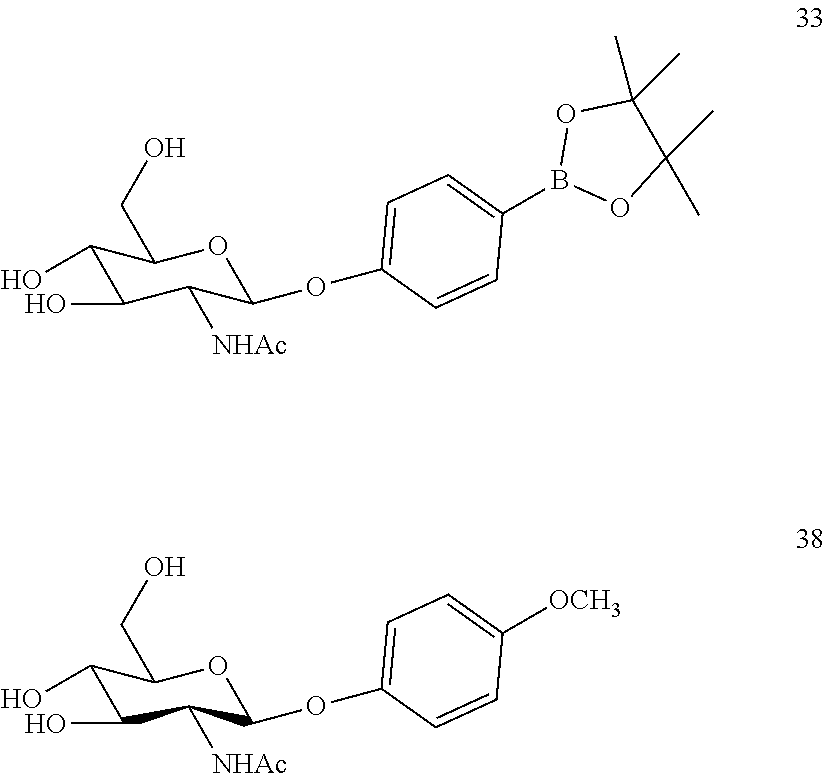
C1(O)C(O)C([NHAc])C(OC2=CC=C(B3OC(C)(C)C(C)(C)O3)C=C2)OC1CO.C1(O)C(O)C([NHAc])C(OC2=CC=C([OCH3])C=C2)OC1CO
